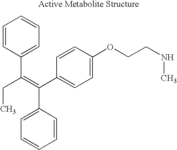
C1=CC(C(=C(C2=CC=C(OCCNC)C=C2)C2=CC=CC=C2)CC)=CC=C1
